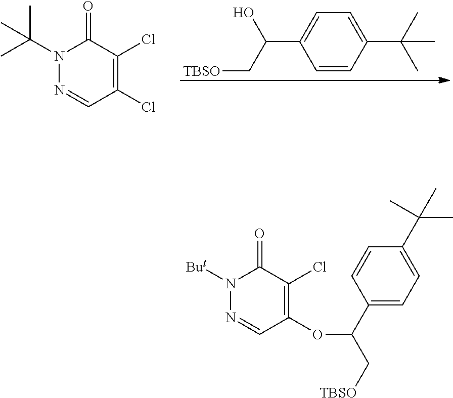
C1=CC(C(C)(C)C)=CC=C1C(O)C[TBSO].C1(Cl)=C(Cl)C(=O)N(C(C)(C)C)N=C1.C1(OC(C[TBSO])C2=CC=C(C(C)(C)C)C=C2)=C(Cl)C(=O)N([But])N=C1
